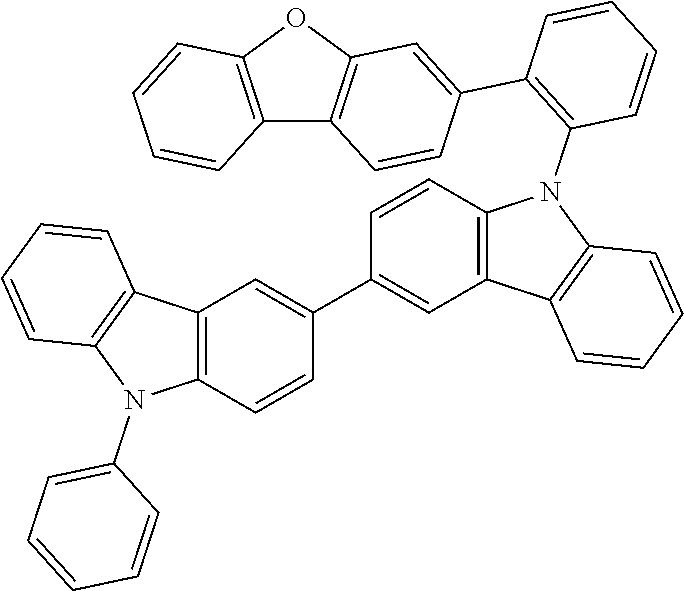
C12=C(OC3=C1C=CC(C1=C(N4C5=C(C6=C4C=CC=C6)C=C(C4=CC6=C(C=C4)N(C4=CC=CC=C4)C4=C6C=CC=C4)C=C5)C=CC=C1)=C3)C=CC=C2
